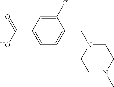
C1(Cl)=CC(C(O)=O)=CC=C1CN1CCN(C)CC1
